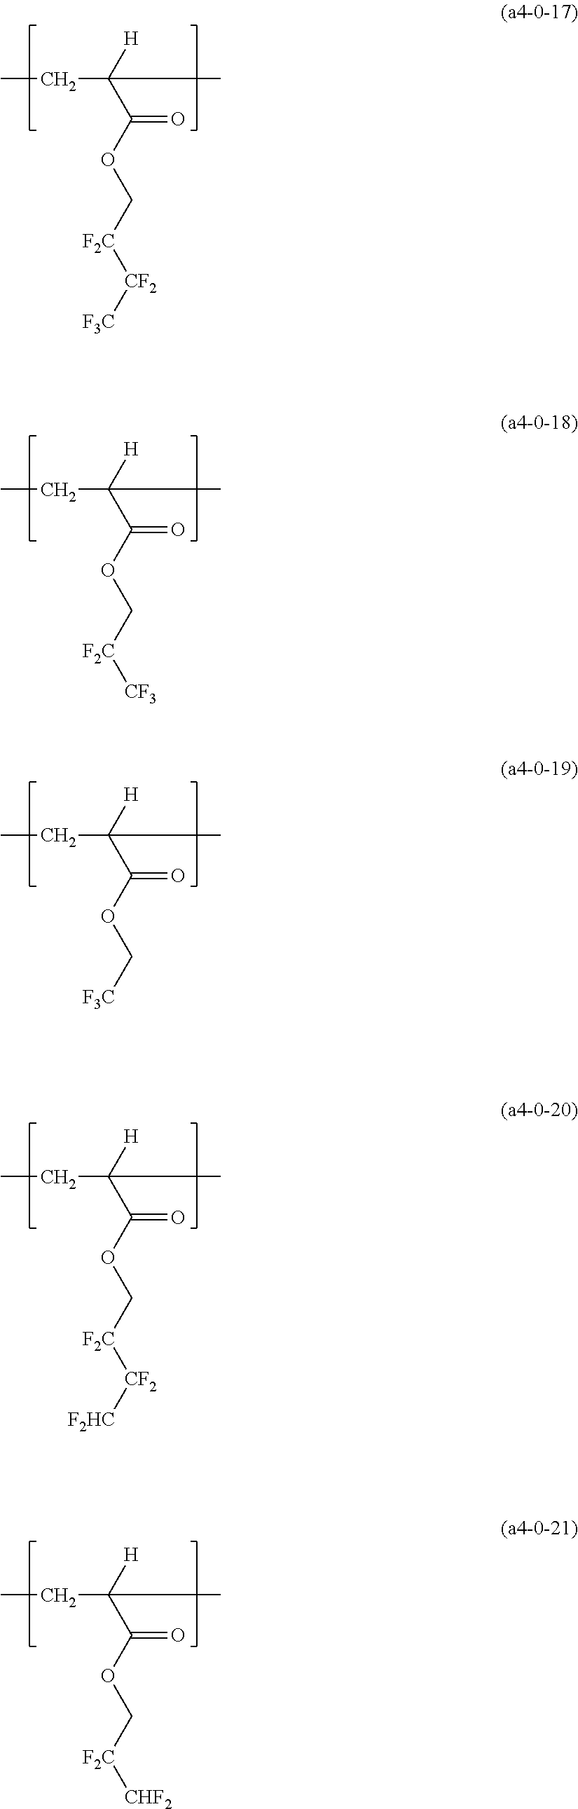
CCC(C(OC[F2C][CF2][F3C])=O)([H])C.CCC(C(OC[F2C][CF3])=O)([H])C.CCC(C(OC[F3C])=O)([H])C.CCC(C(OC[F2C][CF2][F2HC])=O)([H])C.CCC(C(OC[F2C][CHF2])=O)([H])C
